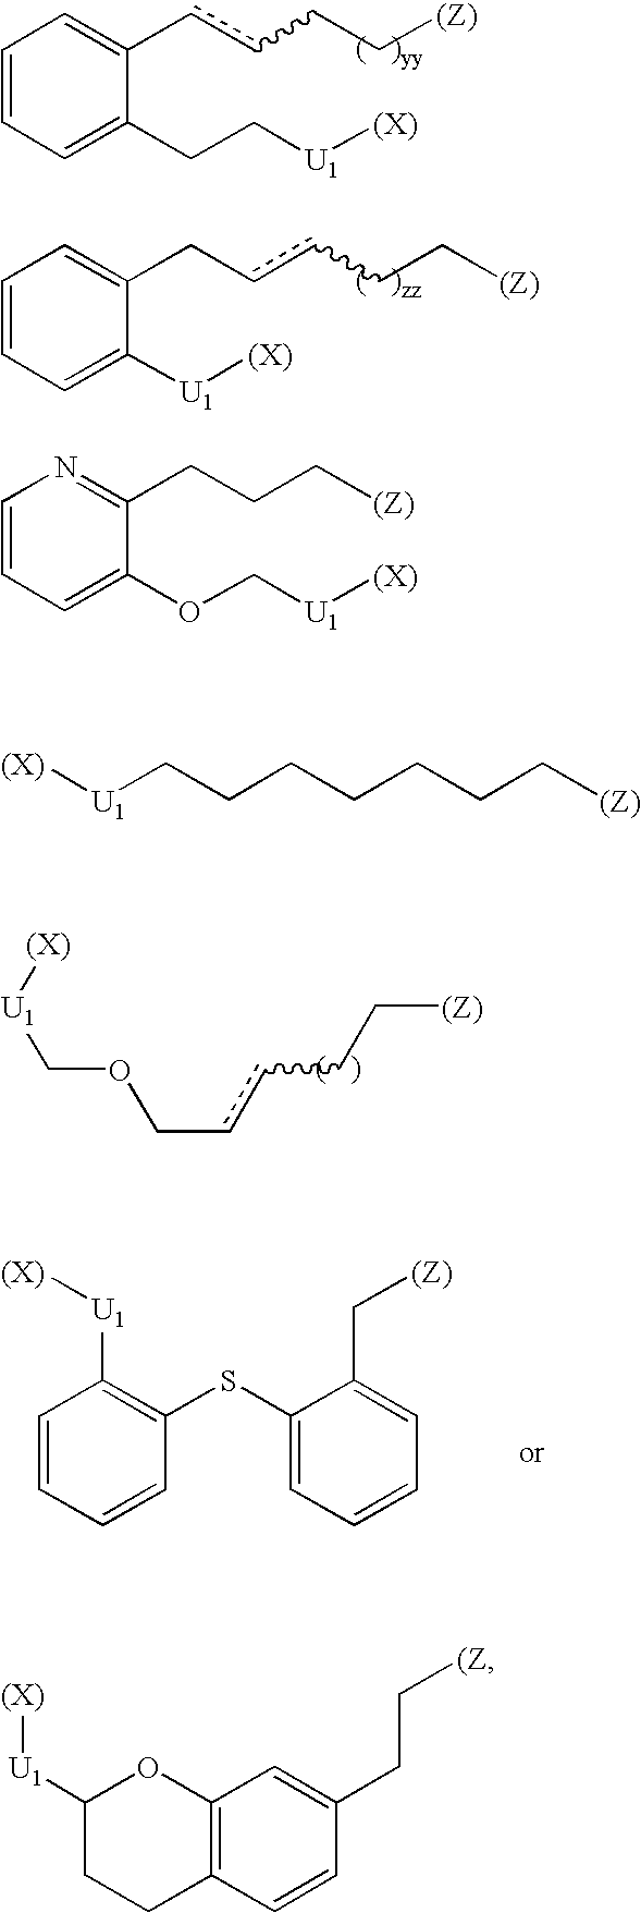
C1=CC=C(CC[U1][(X)])C(ccCC[(Z)])=C1.C1=CC=C([U1][(X)])C(CccCC[(Z)])=C1.[(Z)]CCccCOC[U1][(X)].C1=CC=CC(SC2=CC=CC=C2C[(Z)])=C1[U1][(X)].[(X)][U1]CCCCCCC[(Z)].C1([U1][(X)])CCC2=C(O1)C=C(CC[(Z])C=C2.C1=CC=C(OC[U1][(X)])C(CCC[(Z)])=N1
